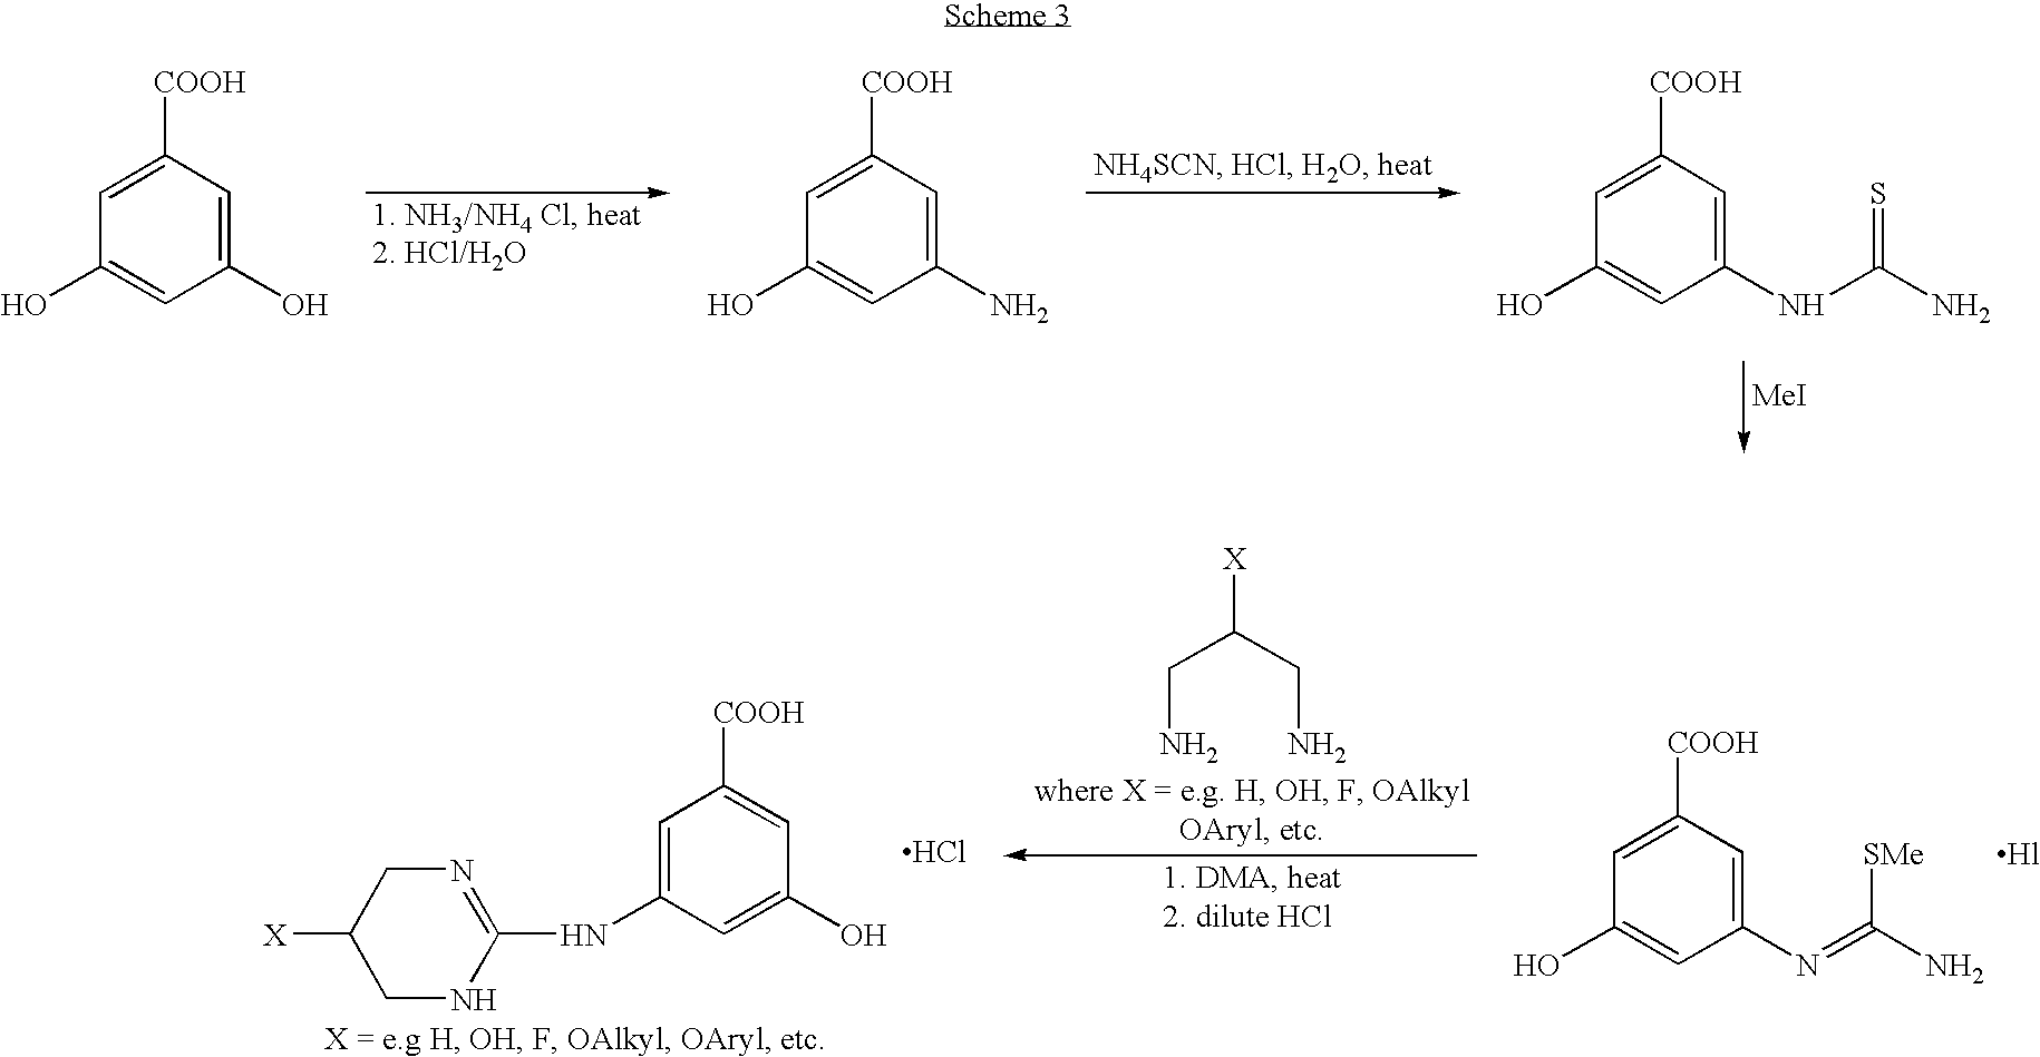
C1(N=C(N)[SMe])=CC([COOH])=CC(O)=C1.[X]C(CN)CN.C1(O)=CC(NC2=NCC([X])CN2)=CC([COOH])=C1.Cl.C1(O)=CC([COOH])=CC(O)=C1.C1(N)=CC([COOH])=CC(O)=C1.C1(NC(N)=S)=CC([COOH])=CC(O)=C1.[MeI]
